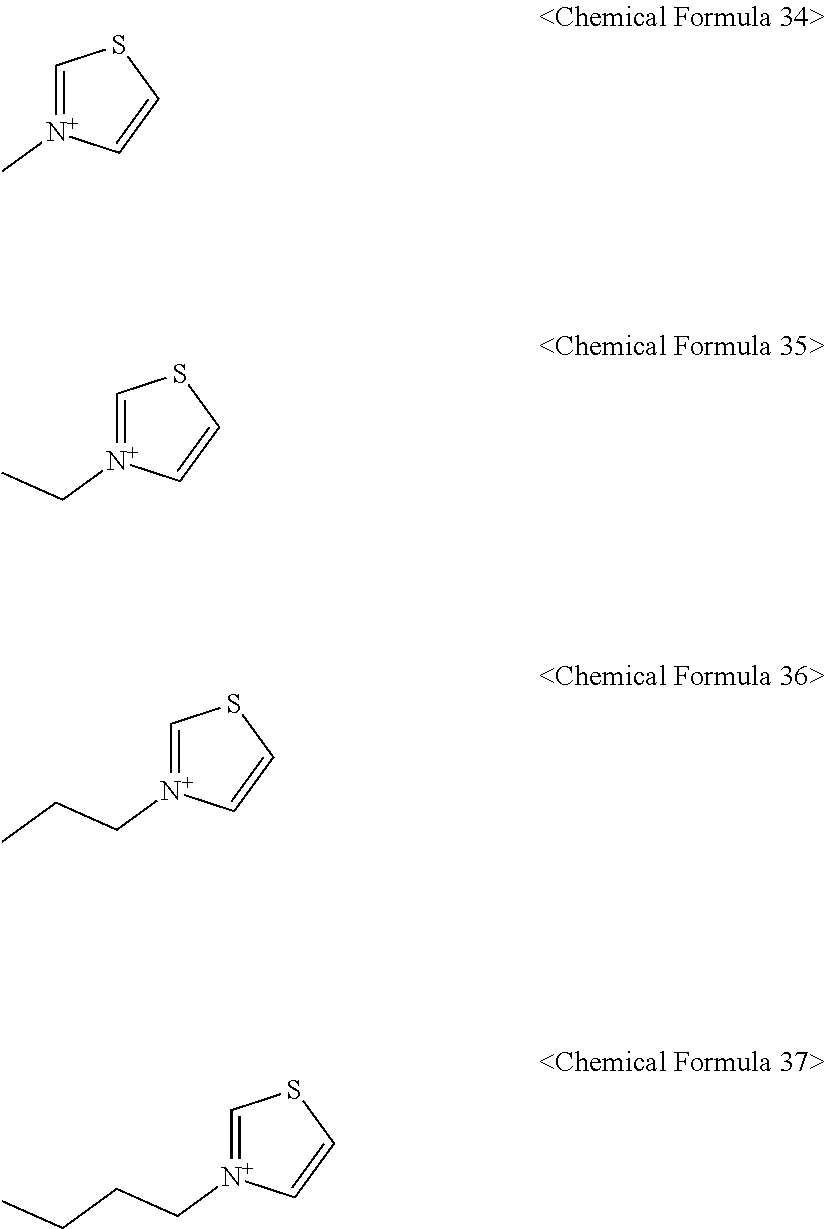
C1=[N+](C)C=CS1.C1=[N+](CC)C=CS1.C1=[N+](CCC)C=CS1.C1=[N+](CCCC)C=CS1
